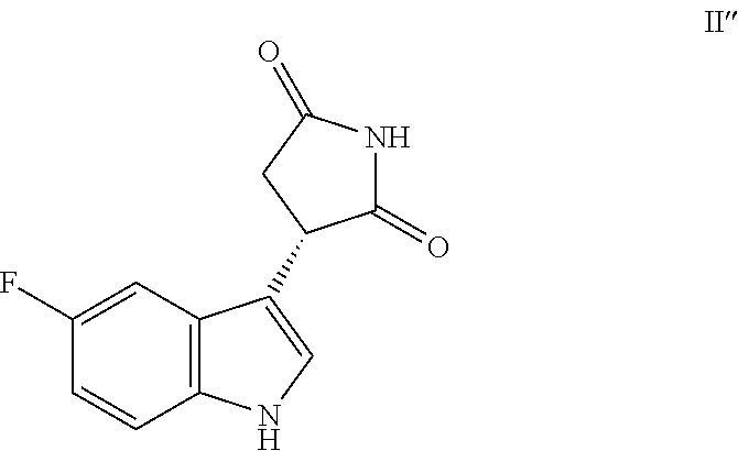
N1C(=O)C(C2=CNC3=C2C=C(F)C=C3)CC1=O
